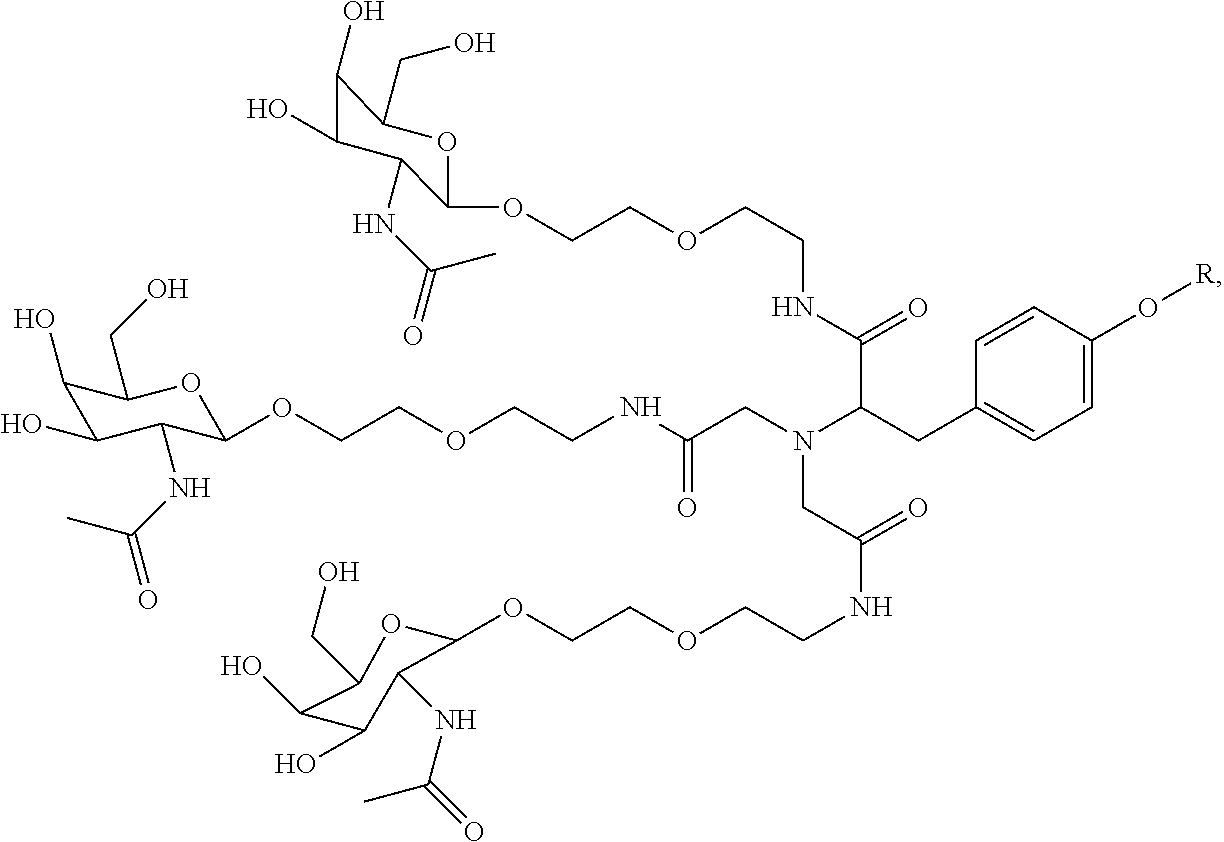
C1(O)C(O)C(NC(=O)C)C(OCCOCCNC(CN(CC(=O)NCCOCCOC2C(NC(=O)C)C(O)C(O)C(CO)O2)C(C(=O)NCCOCCOC2C(NC(=O)C)C(O)C(O)C(CO)O2)CC2=CC=C(O[R])C=C2)=O)OC1CO
